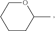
O1CCCCC1C
